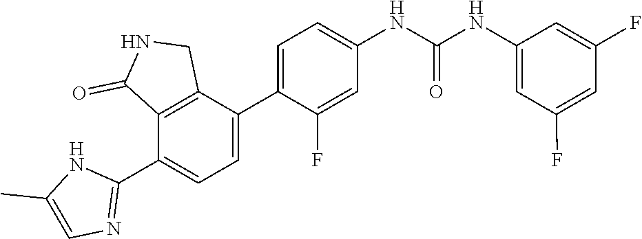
C1=C(C2=CC=C(NC(NC3=CC(F)=CC(F)=C3)=O)C=C2F)C2=C(C(C3=NC=C(C)N3)=C1)C(=O)NC2
